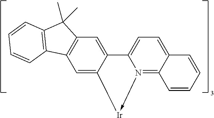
C1=C2C(=CC3=C1C1=C(C3(C)C)C=CC=C1)C1=CC=C3C(=N1->[Ir]2)C=CC=C3
